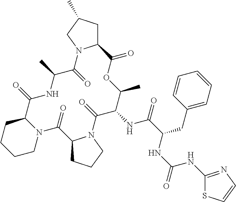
C12CC(C)CN1C(=O)C(C)NC(=O)C1CCCCN1C(=O)C1CCCN1C(=O)C(NC(=O)C(CC1=CC=CC=C1)NC(=O)NC1=NC=CS1)C(C)OC2=O
